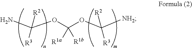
NC(OC(OC([NH2])([R2])[R3])([R1b])[R1a])([R2])[R3]
